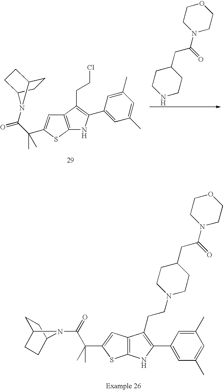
C12=C(SC(C(C(=O)N3C4CCC3CC4)(C)C)=C1)NC(C1=CC(C)=CC(C)=C1)=C2CCCl.N1CCC(CC(N2CCOCC2)=O)CC1.C12=C(NC(C3=CC(C)=CC(C)=C3)=C1CCN1CCC(CC(N3CCOCC3)=O)CC1)SC(C(C)(C(=O)N1C3CCC1CC3)C)=C2
